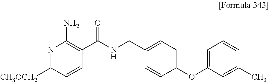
N1=C([CH3OCH2])C=CC(C(NCC2=CC=C(OC3=CC=CC(C)=C3)C=C2)=O)=C1N
